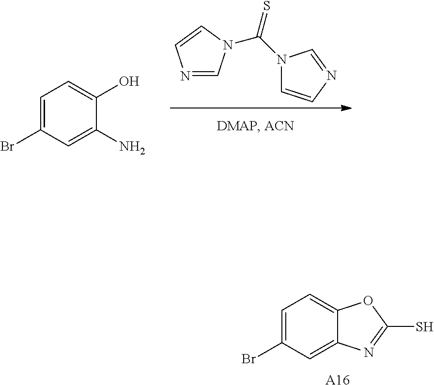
C1=C(Br)C=C(N)C(O)=C1.N1=CN(C(=S)N2C=CN=C2)C=C1.C1=C(Br)C=C2C(=C1)OC(S)=N2.[A16]
